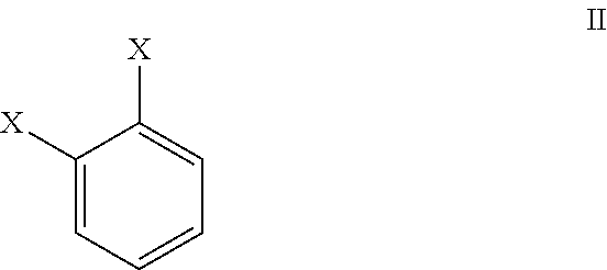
C1([X])=CC=CC=C1[X]
